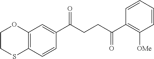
C12=C(C=CC(C(CCC(C3=C([OMe])C=CC=C3)=O)=O)=C1)SCCO2
